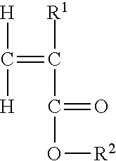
[H]C([H])=C([R1])C(O[R2])=O
